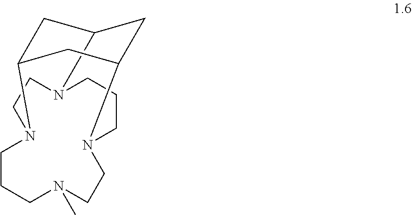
C12N3CCCN4CCN(C)CCCN(CC3)C(C1)CC4C2
